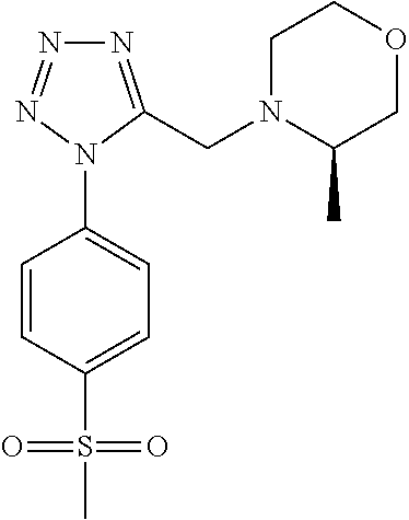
C1(N2C(CN3C(C)COCC3)=NN=N2)=CC=C(S(C)(=O)=O)C=C1
